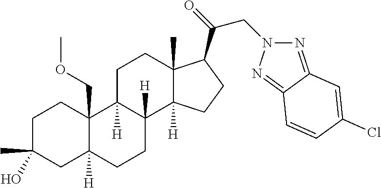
C1C(C)(O)CC2([H])C(COC)(C1)C1([H])C([H])(CC2)C2([H])C(C)(CC1)C(C(CN1N=C3C(=N1)C=CC(Cl)=C3)=O)CC2
